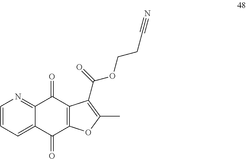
C1=CC=C2C(=N1)C(=O)C1=C(C2=O)OC(C)=C1C(OCCC#N)=O
